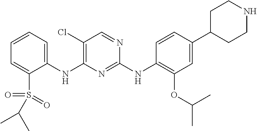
C1(NC2=C(Cl)C=NC(NC3=C(OC(C)C)C=C(C4CCNCC4)C=C3)=N2)=CC=CC=C1S(=O)(=O)C(C)C
